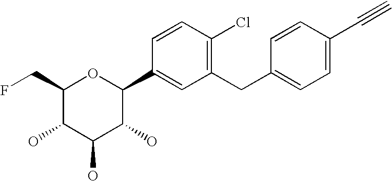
C1(CF)C(O)C(O)C(O)C(C2=CC(CC3=CC=C(C#C)C=C3)=C(Cl)C=C2)O1
